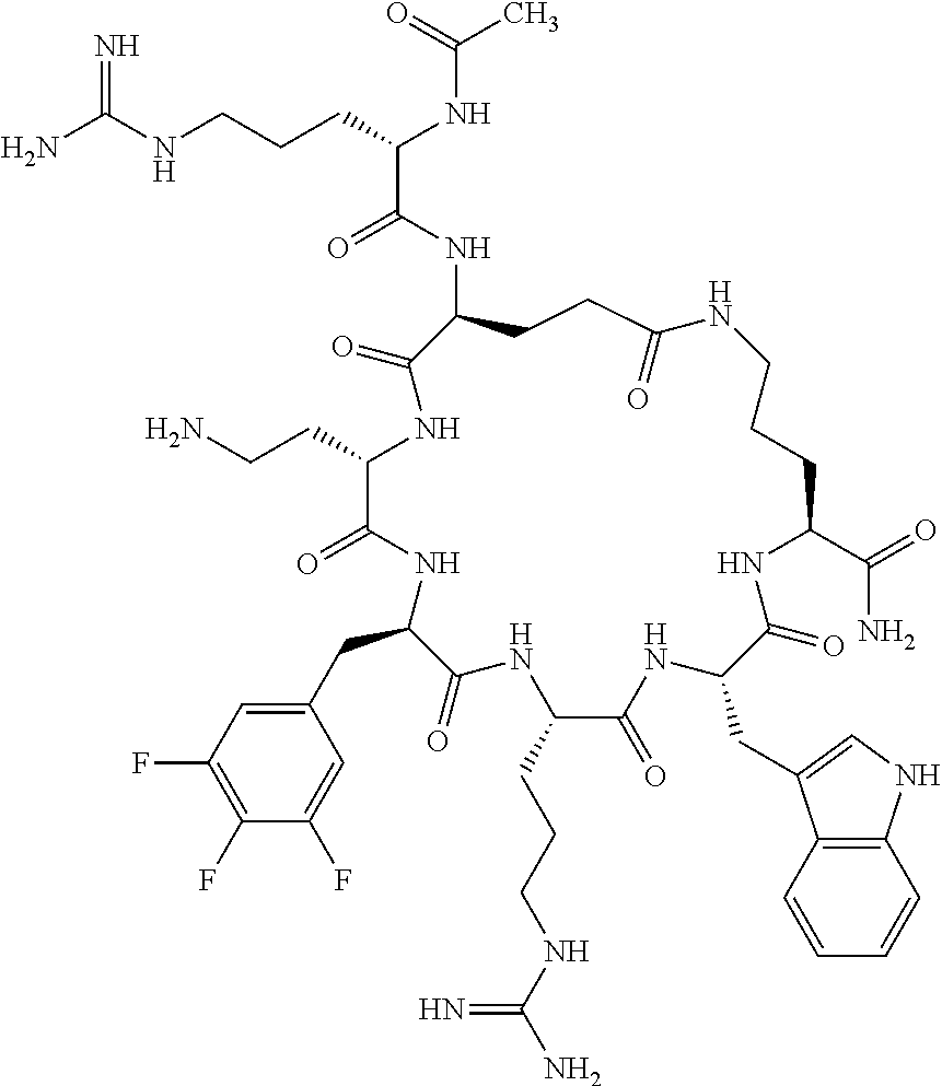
NC(NCCCC(NC(C)=O)C(=O)NC1CCC(=O)NCCCC(C(=O)N)NC(=O)C(CC2=CNC3=C2C=CC=C3)NC(=O)C(CCCNC(N)=N)NC(=O)C(CC2=CC(F)=C(F)C(F)=C2)NC(=O)C(CCN)NC1=O)=N
